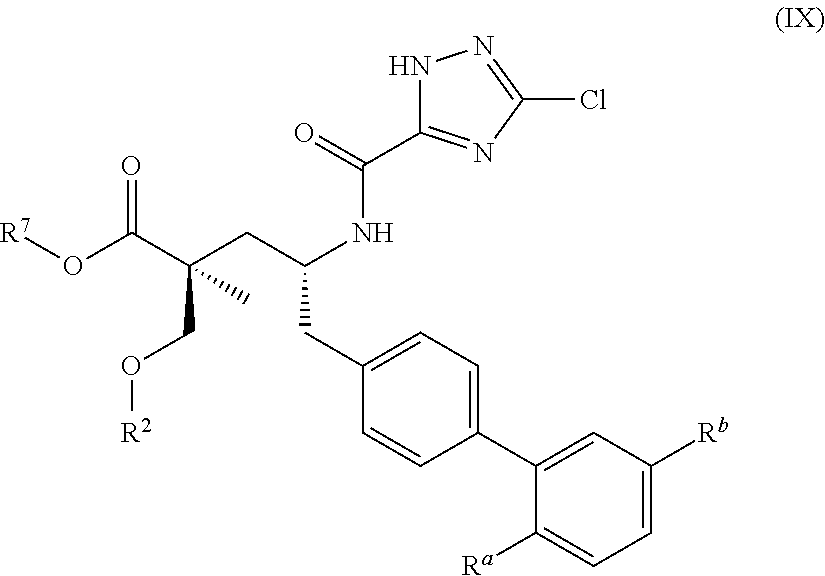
C1([Ra])=CC=C([Rb])C=C1C1=CC=C(CC(CC(C(O[R7])=O)(CO[R2])C)NC(C2=NC(Cl)=NN2)=O)C=C1
